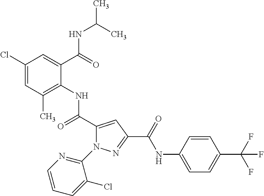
C1(Cl)=CC(C)=C(NC(C2=CC(C(=O)NC3=CC=C(C(F)(F)F)C=C3)=NN2C2=NC=CC=C2Cl)=O)C(C(=O)NC(C)C)=C1
